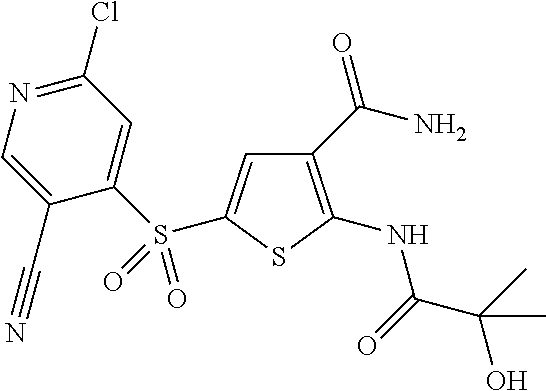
C1(C(N)=O)=C(NC(C(C)(O)C)=O)SC(S(C2=CC(Cl)=NC=C2C#N)(=O)=O)=C1
